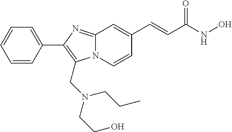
N12C(=NC(C3=CC=CC=C3)=C1CN(CCO)CCC)C=C(C=CC(NO)=O)C=C2
